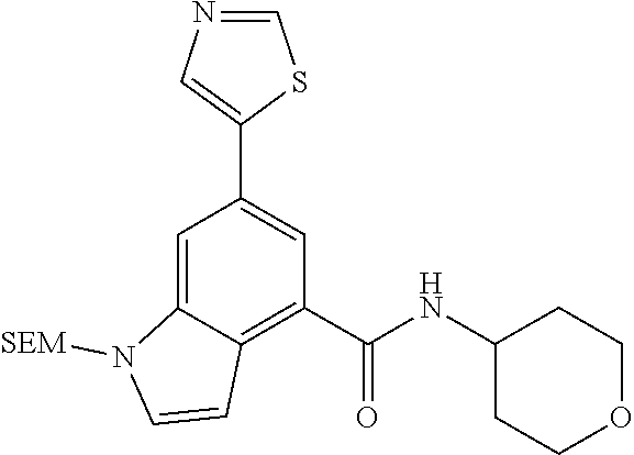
C1=C2C(=C(C(=O)NC3CCOCC3)C=C1C1=CN=CS1)C=CN2[SEM]
